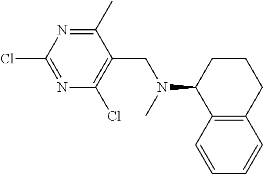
C1(C)=NC(Cl)=NC(Cl)=C1CN(C)C1C2=C(CCC1)C=CC=C2
